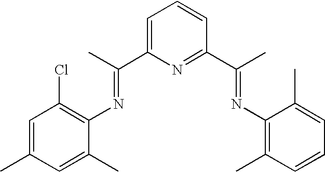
C1=C(C)C=C(C)C(N=C(C2=CC=CC(C(C)=NC3=C(C)C=CC=C3C)=N2)C)=C1Cl
